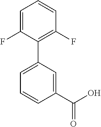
C1(C(O)=O)=CC(C2=C(F)C=CC=C2F)=CC=C1
